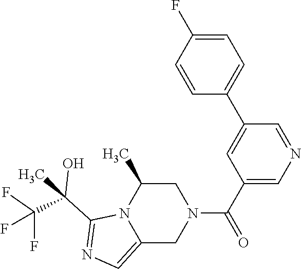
C12=CN=C(C(C)(C(F)(F)F)O)N1C(C)CN(C(C1=CN=CC(C3=CC=C(F)C=C3)=C1)=O)C2
